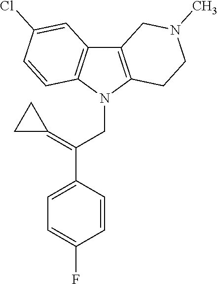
C12=C(N(CC(C3=CC=C(F)C=C3)=C3CC3)C3=C1C=C(Cl)C=C3)CCN(C)C2
